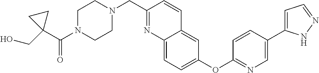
C1(C(N2CCN(CC3=NC4=CC=C(OC5=NC=C(C6=CC=NN6)C=C5)C=C4C=C3)CC2)=O)(CO)CC1
